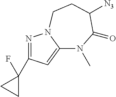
N1=C(C2(F)CC2)C=C2N1CCC([N3])C(=O)N2C
